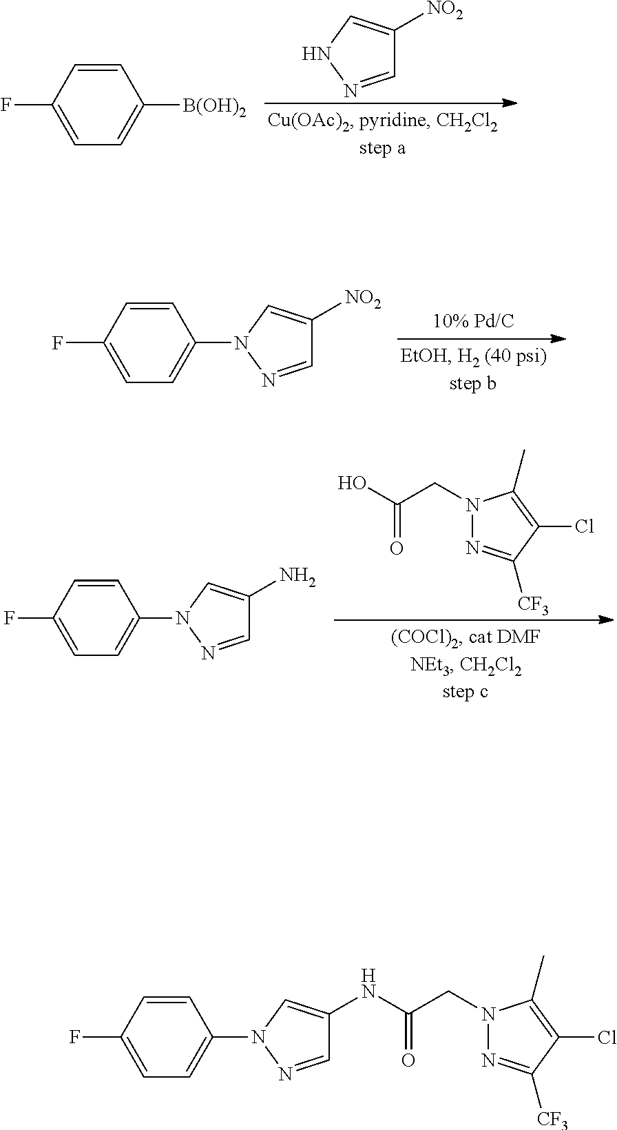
C1=NN(C2=CC=C(F)C=C2)C=C1NC(CN1N=C([CF3])C(Cl)=C1C)=O.C1(F)=CC=C([B(OH)2])C=C1.C1=NNC=C1[NO2].C1(F)=CC=C(N2C=C([NO2])C=N2)C=C1.C1(F)=CC=C(N2C=C(N)C=N2)C=C1.N1(CC(O)=O)N=C([CF3])C(Cl)=C1C
